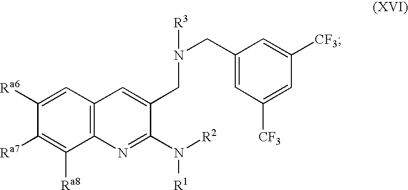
C12=C(C=C([Ra6])C([Ra7])=C1[Ra8])C=C(CN(CC1=CC([CF3])=CC([CF3])=C1)[R3])C(N([R2])[R1])=N2
